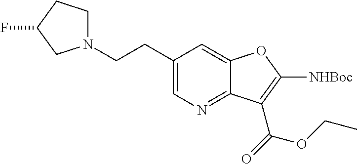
C1(CCN2CCC(F)C2)=CN=C2C(=C1)OC([NHBoc])=C2C(=O)OCC
